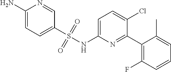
C1=C(NS(C2=CC=C(N)N=C2)(=O)=O)N=C(C2=C(F)C=CC=C2C)C(Cl)=C1
